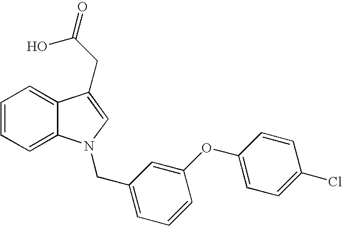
C1=CC=C2C(=C1)C(CC(=O)O)=CN2CC1=CC=CC(OC2=CC=C(Cl)C=C2)=C1
